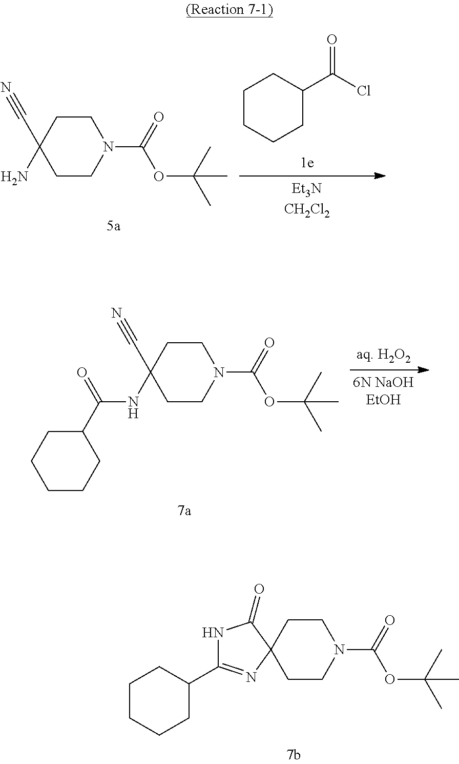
C1CC2(CCN1C(OC(C)(C)C)=O)C(=O)NC(C1CCCCC1)=N2.C1CC(C#N)(N)CCN1C(OC(C)(C)C)=O.C1CCCC(C(Cl)=O)C1.C1CC(C#N)(NC(=O)C2CCCCC2)CCN1C(OC(C)(C)C)=O
